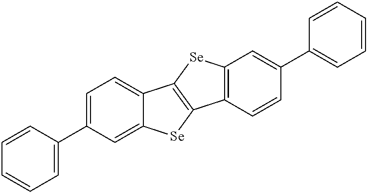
C1=CC=C(C2=CC=C3C(=C2)[Se]C2=C3[Se]C3=C2C=CC(C2=CC=CC=C2)=C3)C=C1
